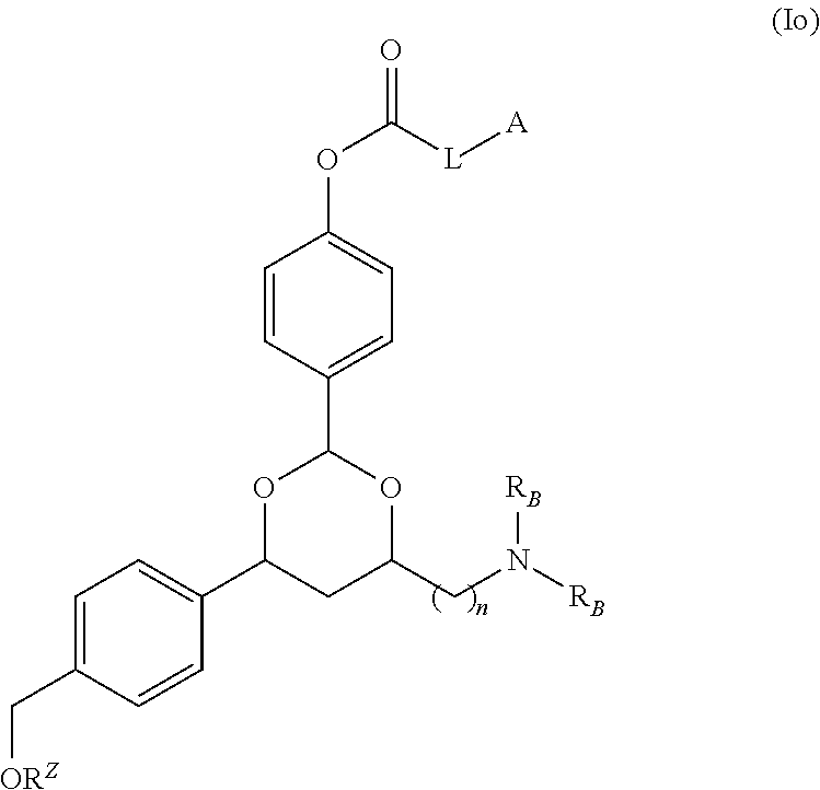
C1=C(C[ORZ])C=CC(C2CC(CN([RB])[RB])OC(C3=CC=C(OC(=O)[L][A])C=C3)O2)=C1
